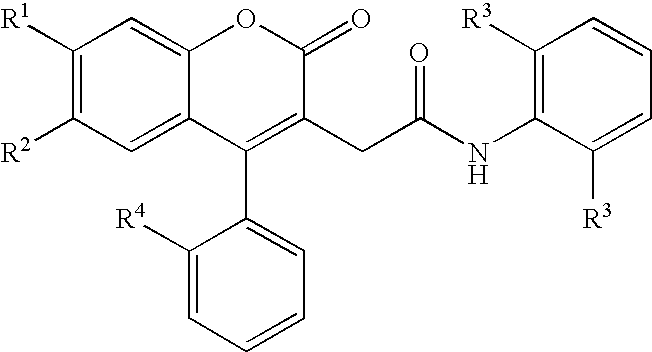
C1([R1])=C([R2])C=C2C(=C1)OC(=O)C(CC(NC1=C([R3])C=CC=C1[R3])=O)=C2C1=CC=CC=C1[R4]
